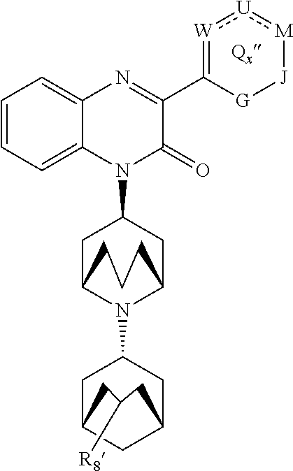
C1=CC=C2C(=C1)N=C(C1=[W]:[U]:[M][J][G]1)C(=O)N2C1CC2N(C3CC4CC(C3)CC([R8])C4)C(C1)CCC2
